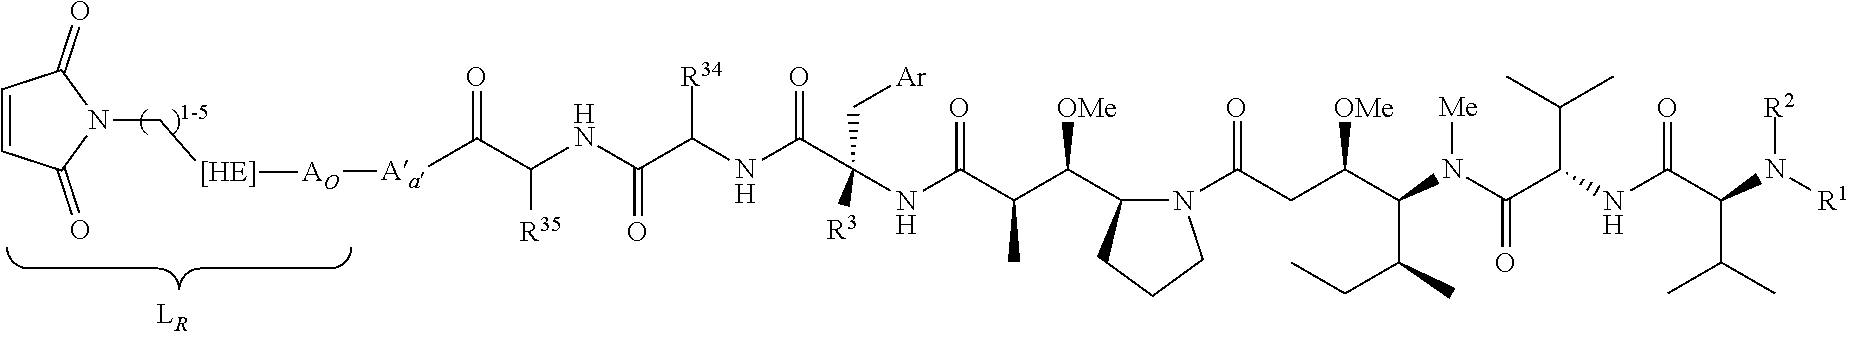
N1(C(CC(C(N(C(C(NC(C(N([R1])[R2])C(C)C)=O)C(C)C)=O)[Me])C(CC)C)[OMe])=O)C(C(C(C(NC(C(NC(C(NC(C([Aa][AO][[HE]]CN2C(=O)C=CC2=O)=O)[R35])=O)[R34])=O)([R3])C[Ar])=O)C)[OMe])CCC1
